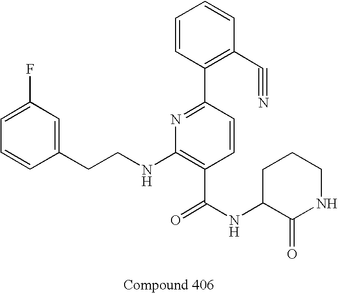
C1=CC(CCNC2=C(C(NC3C(=O)NCCC3)=O)C=CC(C3=C(C#N)C=CC=C3)=N2)=CC(F)=C1
